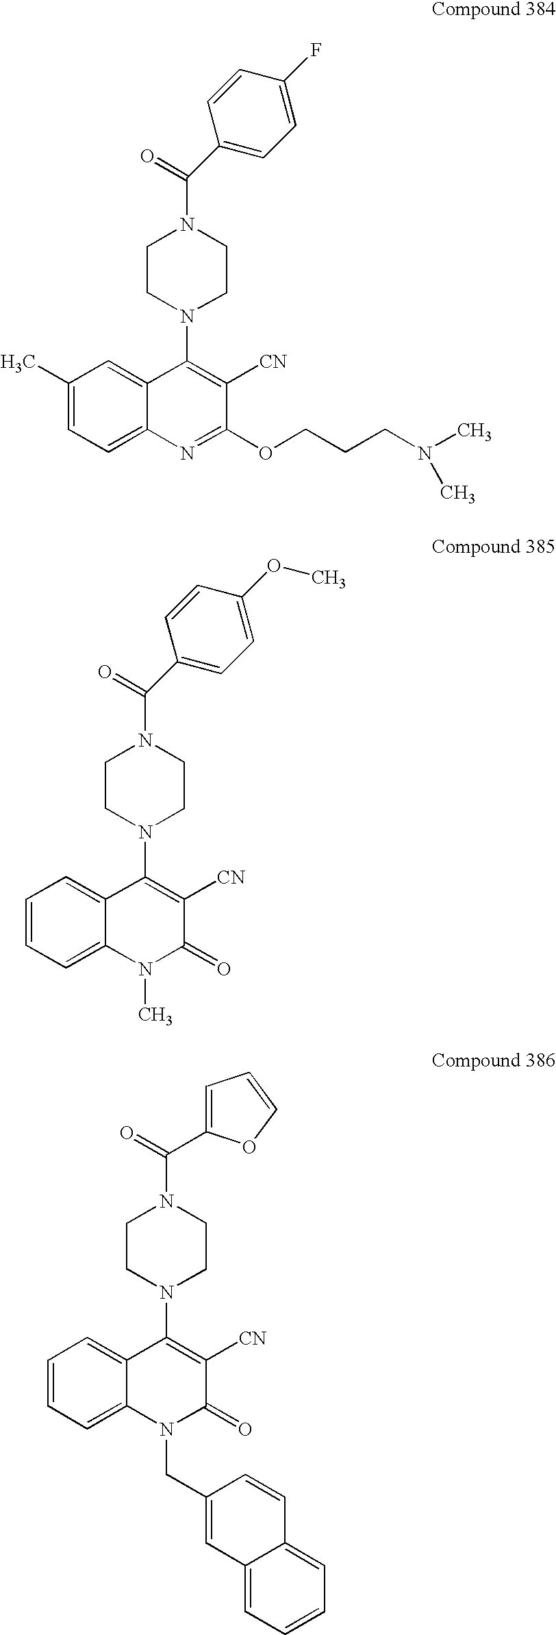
C(=O)(N1CCN(C2=C([CN])C(OCCCN(C)C)=NC3=CC=C(C)C=C23)CC1)C1=CC=C(F)C=C1.N1(C(=O)C2=CC=C(OC)C=C2)CCN(C2=C([CN])C(=O)N(C)C3=CC=CC=C23)CC1.C(N1CCN(C2=C([CN])C(=O)N(CC3=CC4=CC=CC=C4C=C3)C3=CC=CC=C23)CC1)(C1=CC=CO1)=O
